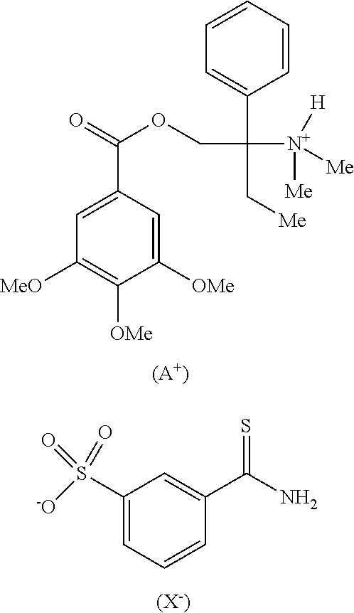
[-O]S(C1=CC=CC(C(N)=S)=C1)(=O)=O.[(X-)].C1=CC(C(COC(=O)C2=CC([MeO])=C([OMe])C([OMe])=C2)(C[Me])[N+]([Me])([Me])[H])=CC=C1.[(A+)]
